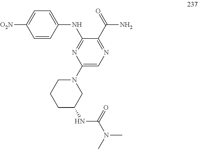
C1=C([O2N])C=CC(NC2=NC(N3CCCC(NC(N(C)C)=O)C3)=CN=C2C(=O)N)=C1
